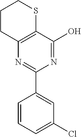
C1CC2=C(SC1)C(O)=NC(C1=CC(Cl)=CC=C1)=N2
